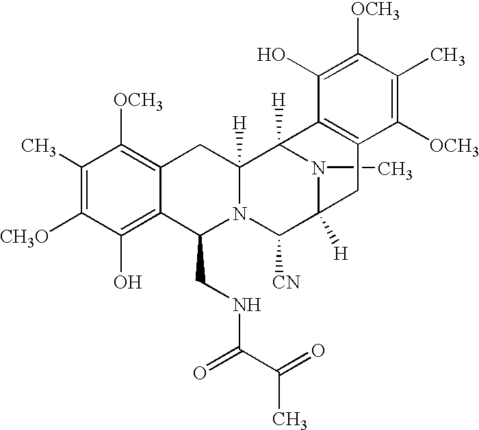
C1(C)=C([CH3O])C(O)=C2C(=C1[OCH3])CC1([H])N(C2CNC(C(C)=O)=O)C([CN])C2([H])N(C)C1([H])C1=C(C2)C([OCH3])=C(C)C([OCH3])=C1O
